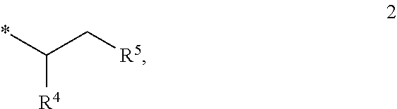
*C(C[R5])[R4]
